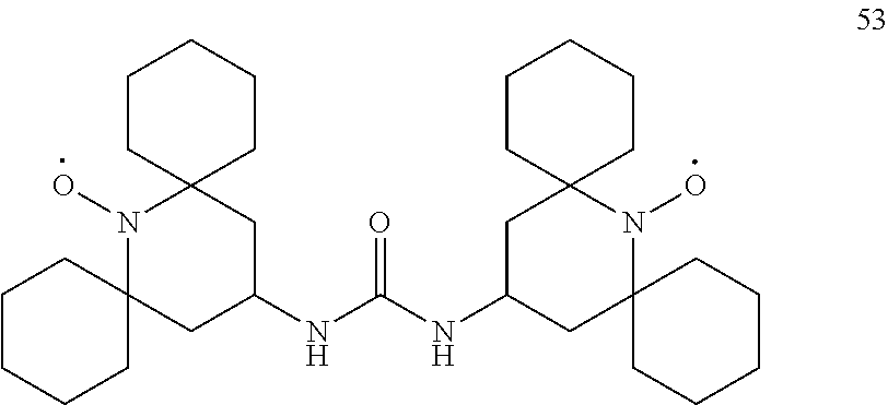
C1CC2(CCC1)N(O)C1(CC(NC(NC3CC4(N(O)C5(C3)CCCCC5)CCCCC4)=O)C2)CCCCC1
